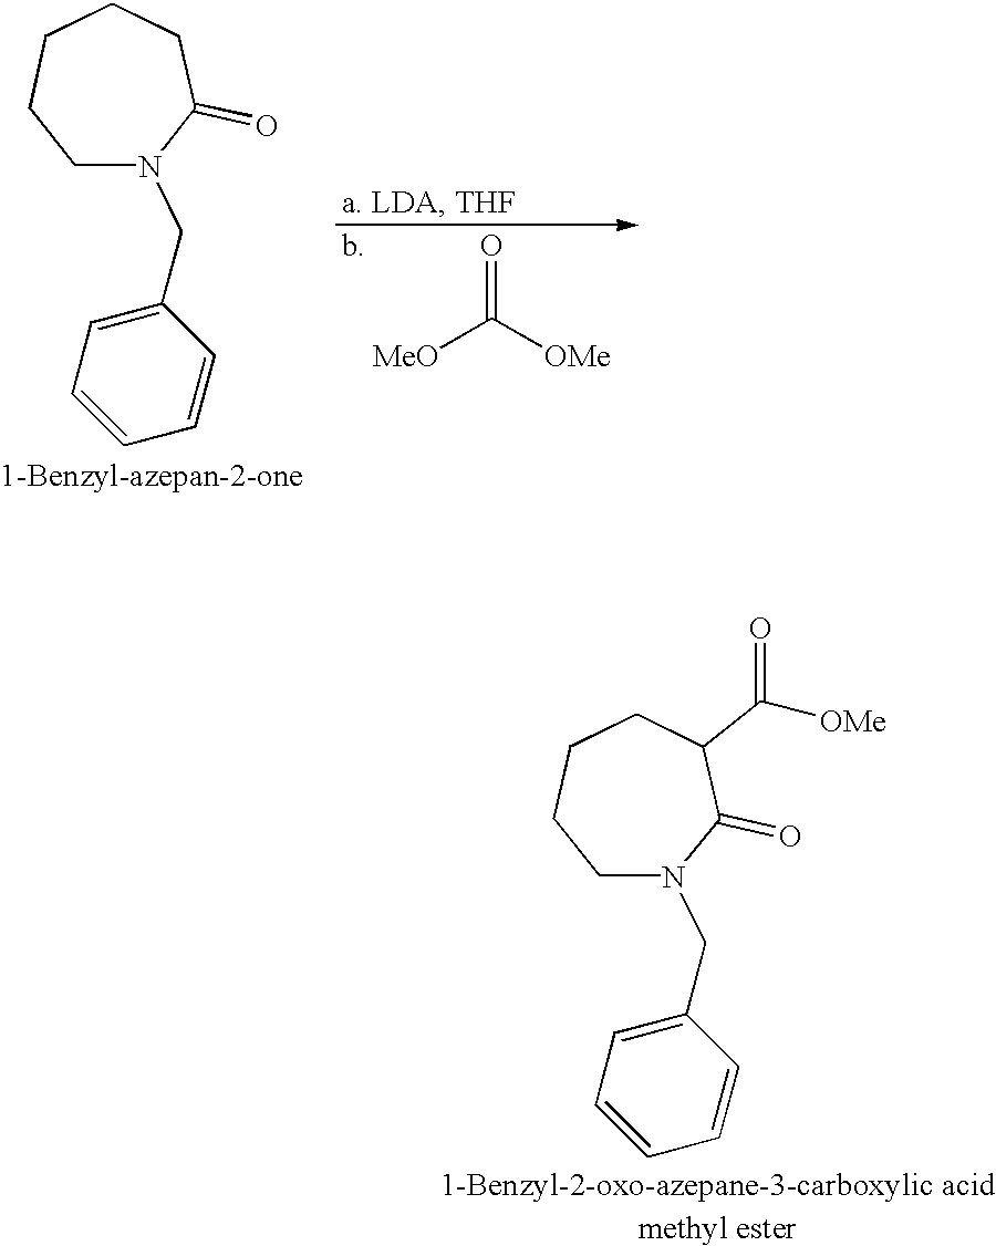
C1CCN(CC2=CC=CC=C2)C(=O)C(C([OMe])=O)C1.[MeO]C([OMe])=O.C1N(CC2=CC=CC=C2)C(=O)CCCC1
